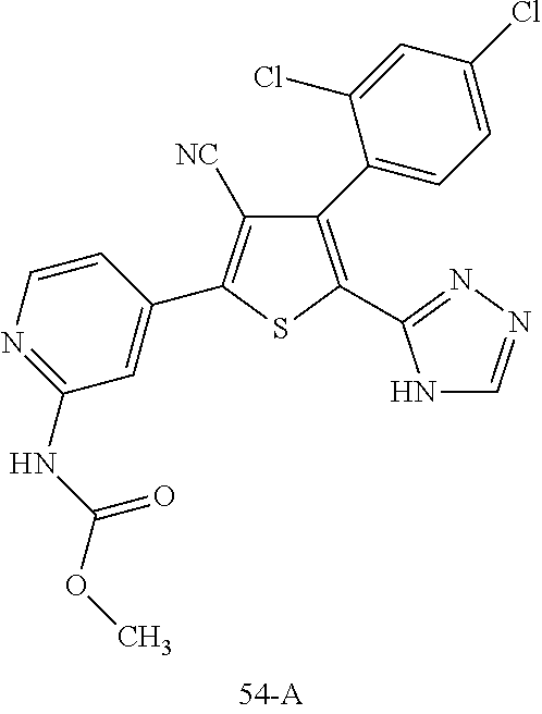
C1(C2=CC=C(Cl)C=C2Cl)=C(C2=NN=CN2)SC(C2=CC(NC(OC)=O)=NC=C2)=C1[NC]
